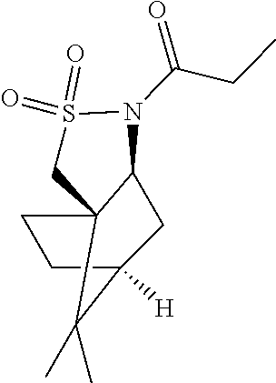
C1C2([H])CCC3(C1N(C(=O)CC)S(=O)(=O)C3)C2(C)C
